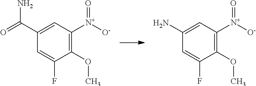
C1(OC)=C([N+]([O-])=O)C=C(C(=O)N)C=C1F.C1(OC)=C([N+]([O-])=O)C=C(N)C=C1F
